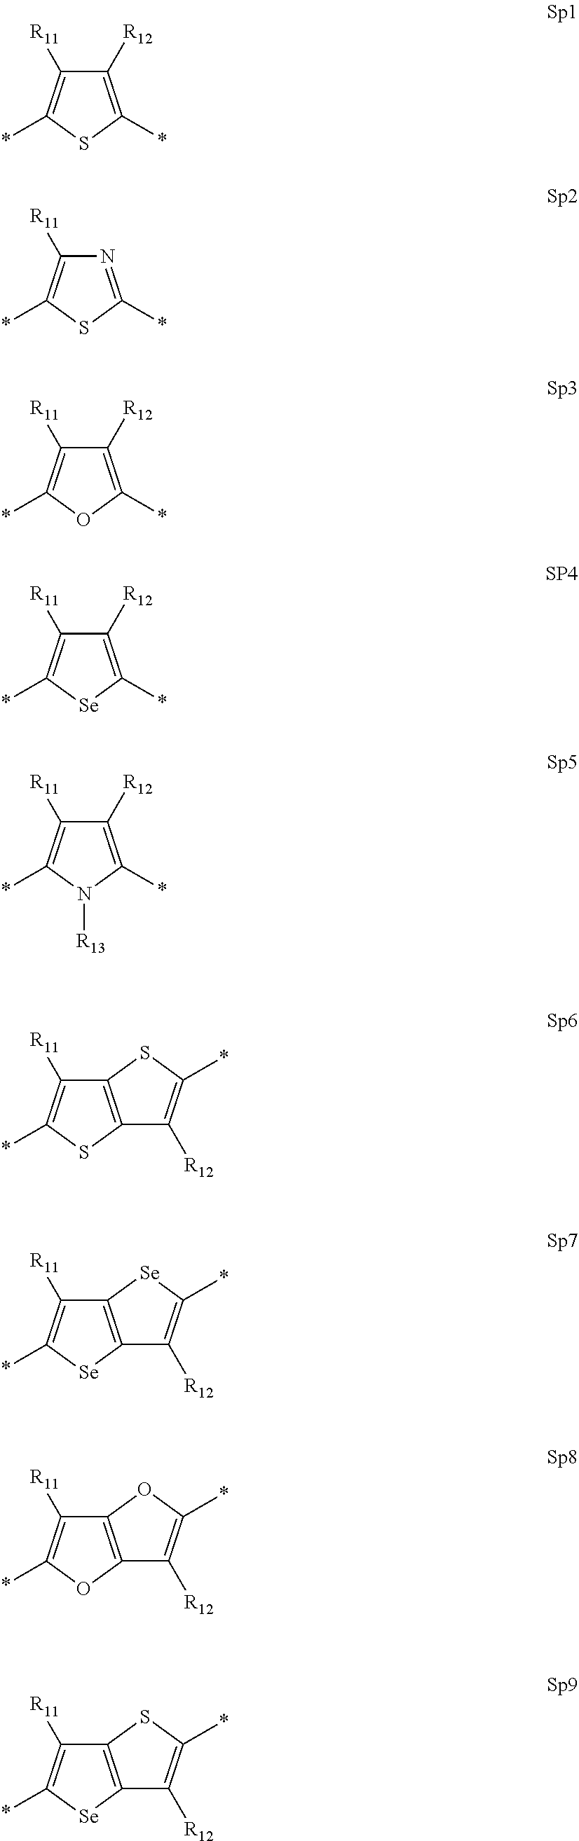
C1([R12])=C(*)SC(*)=C1[R11].N1=C(*)SC(*)=C1[R11].C1([R12])=C(*)OC(*)=C1[R11].C1([R12])=C(*)[Se]C(*)=C1[R11].C1([R12])=C(*)N([R13])C(*)=C1[R11].C12=C(SC(*)=C1[R11])C([R12])=C(*)S2.C12=C([Se]C(*)=C1[R11])C([R12])=C(*)[Se]2.C12=C(OC(*)=C1[R11])C([R12])=C(*)O2.C12=C([Se]C(*)=C1[R11])C([R12])=C(*)S2
